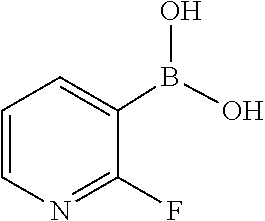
C1=CN=C(F)C(B(O)O)=C1
